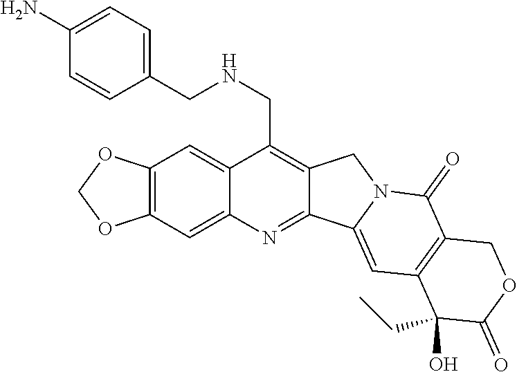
O1COC2=C1C=C1C(CNCC3=CC=C(N)C=C3)=C3C(=NC1=C2)C1=CC2=C(C(=O)N1C3)COC(=O)C2(CC)O
